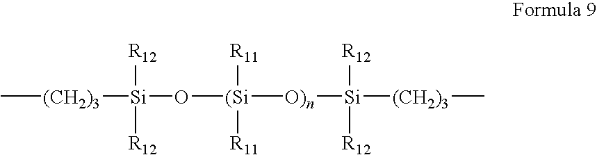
C[(CH2)3][Si](O[(Si]([O)n][Si]([(CH2)3]C)([R12])[R12])([R11])[R11])([R12])[R12]
